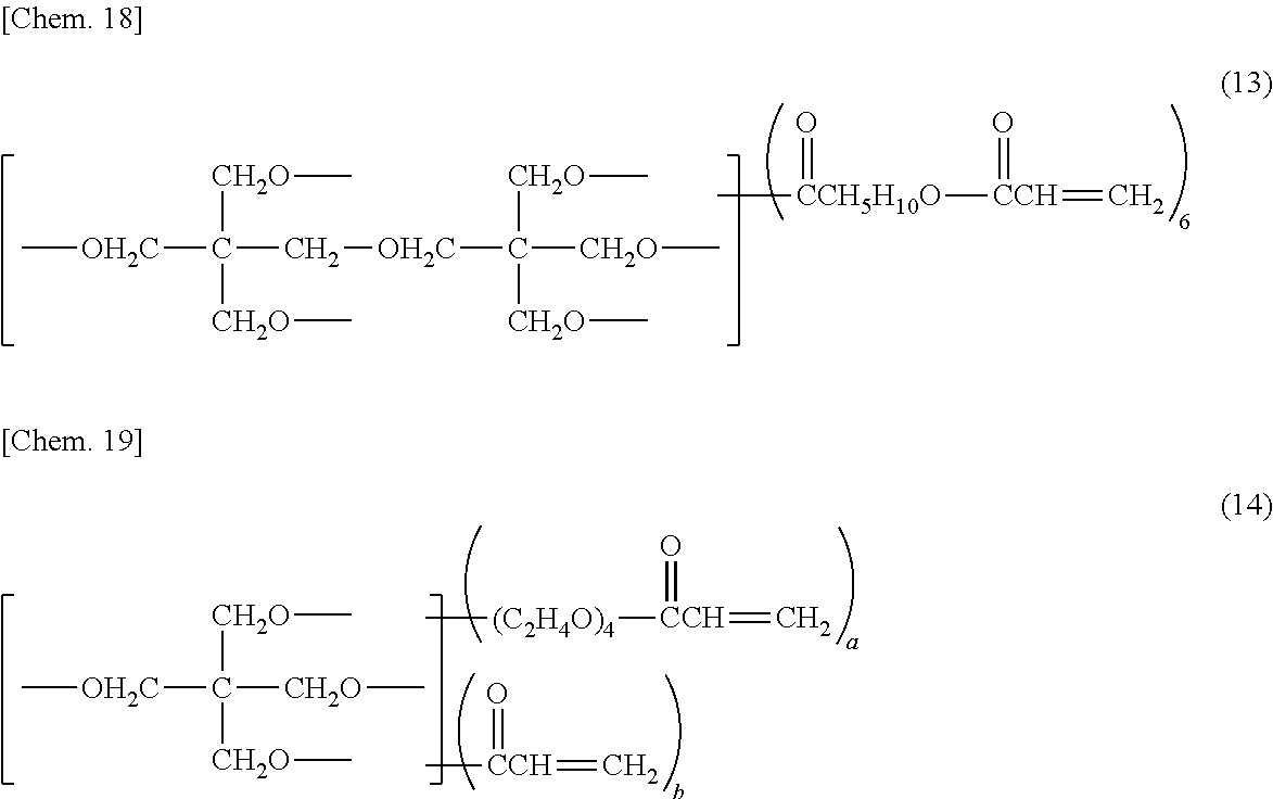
C[CCH5H10O](=O)[CCH](=C)=O.C[OH2C]C(C[OH2C]C([CH2O]C)([CH2O]C)[CH2O]C)([CH2O]C)[CH2O]C.C[(C2H4O)4][CCH](=O)=C.C[CCH](=C)=O.C[OH2C]C([CH2O]C)([CH2O]C)[CH2O]C
